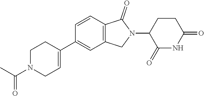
C1=CC2=C(C=C1C1=CCN(C(C)=O)CC1)CN(C1C(=O)NC(=O)CC1)C2=O
